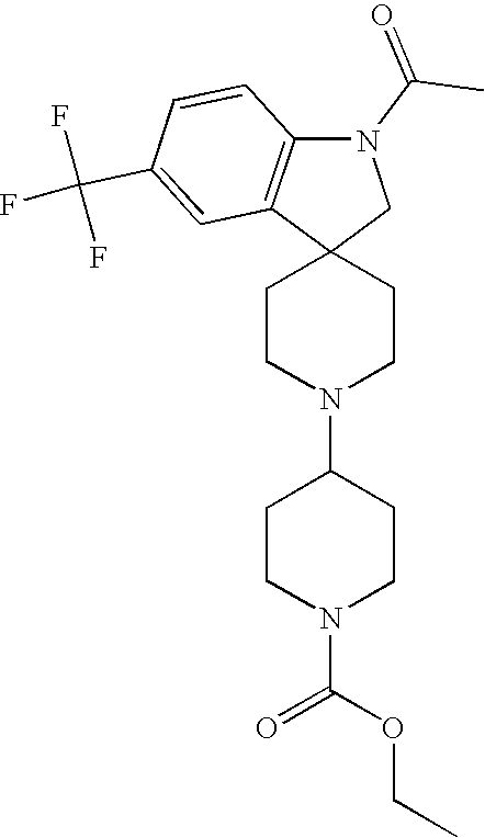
C12(CN(C(C)=O)C3=C1C=C(C(F)(F)F)C=C3)CCN(C1CCN(C(OCC)=O)CC1)CC2
